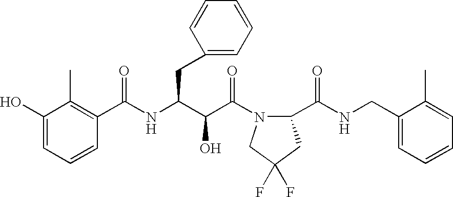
C1(O)=CC=CC(C(NC(C(C(=O)N2C(C(NCC3=CC=CC=C3C)=O)CC(F)(F)C2)O)CC2=CC=CC=C2)=O)=C1C
